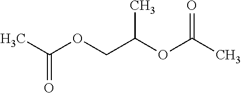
CC(OCC(OC(C)=O)C)=O
